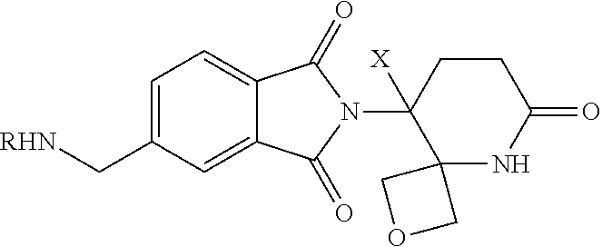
C1=C(C[RHN])C=C2C(=C1)C(=O)N(C1([X])C3(NC(=O)CC1)COC3)C2=O
